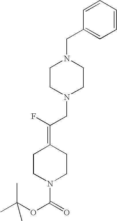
CC(OC(=O)N1CCC(=C(F)CN2CCN(CC3=CC=CC=C3)CC2)CC1)(C)C
